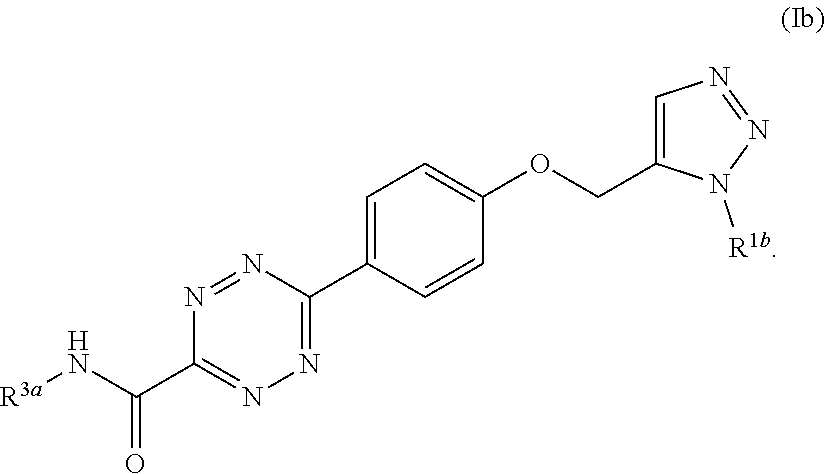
[R3a]NC(C1=NN=C(C2=CC=C(OCC3=CN=NN3[R1b])C=C2)N=N1)=O
